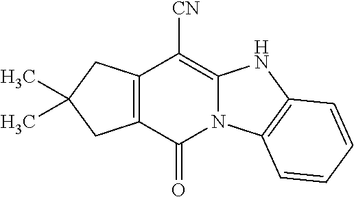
C12=C(C([CN])=C3N(C1=O)C1=C(N3)C=CC=C1)CC(C)(C)C2
